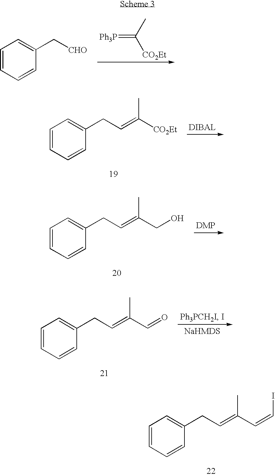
C1=CC=CC(C[CHO])=C1.[Ph3P]=C(C)[CO2Et].C1=CC=CC(CC=C([CO2Et])C)=C1.C1=CC=CC(CC=C(CO)C)=C1.C1=CC=CC(CC=C(C=CI)C)=C1.C1=CC=CC(CC=C(C=O)C)=C1
